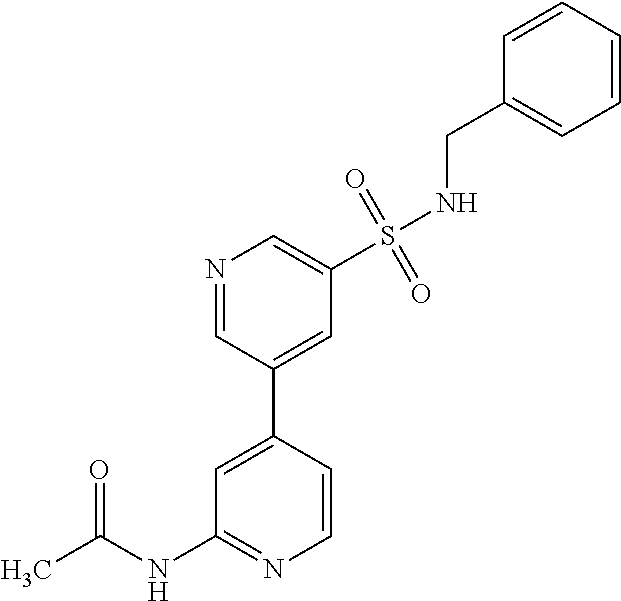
C1=CC(C2=CC(S(NCC3=CC=CC=C3)(=O)=O)=CN=C2)=CC(NC(C)=O)=N1
